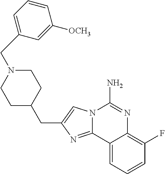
C12=CC=CC(F)=C1N=C(N)N1C2=NC(CC2CCN(CC3=CC=CC([OCH3])=C3)CC2)=C1
